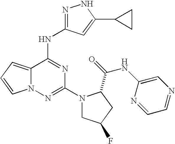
C1(N2CC(F)CC2C(NC2=CN=CC=N2)=O)=NN2C(=CC=C2)C(NC2=NNC(C3CC3)=C2)=N1
